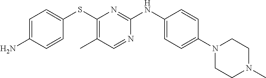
C1=C(N)C=CC(SC2=C(C)C=NC(NC3=CC=C(N4CCN(C)CC4)C=C3)=N2)=C1
